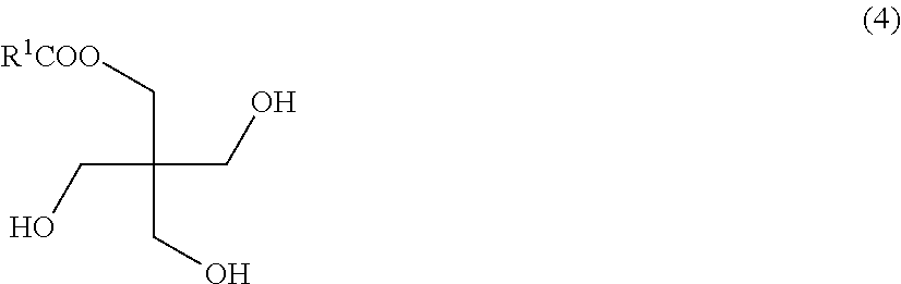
C(C[R1COO])(CO)(CO)CO
